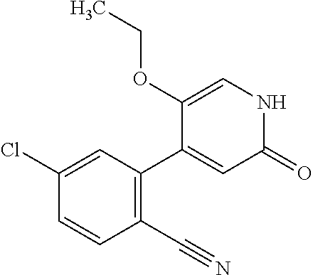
C1(OCC)=CNC(=O)C=C1C1=C(C#N)C=CC(Cl)=C1
